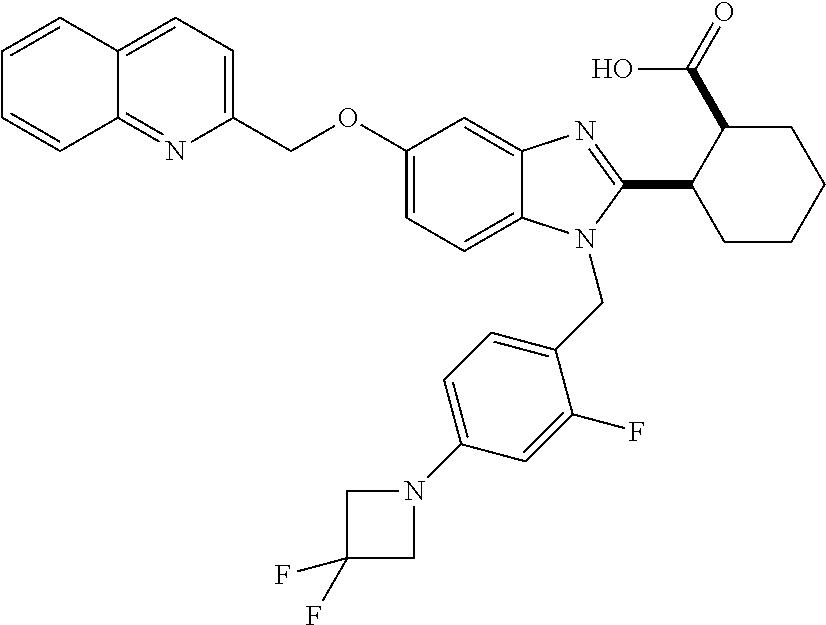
C12=NC(COC3=CC=C4C(=C3)N=C(C3CCCCC3C(=O)O)N4CC3=CC=C(N4CC(F)(F)C4)C=C3F)=CC=C1C=CC=C2
